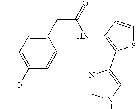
C1(CC(=O)NC2=C(C3=CNC=N3)SC=C2)=CC=C(OC)C=C1
